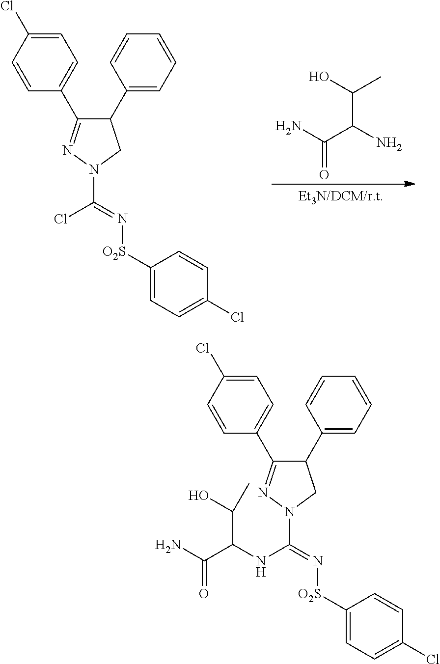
C1(C2=CC=CC=C2)C(C2=CC=C(Cl)C=C2)=NN(C(=N[O2S]C2=CC=C(Cl)C=C2)Cl)C1.C(C(N)C(N)=O)(O)C.C1(C2=CC=CC=C2)C(C2=CC=C(Cl)C=C2)=NN(C(=N[O2S]C2=CC=C(Cl)C=C2)NC(C(N)=O)C(O)C)C1
